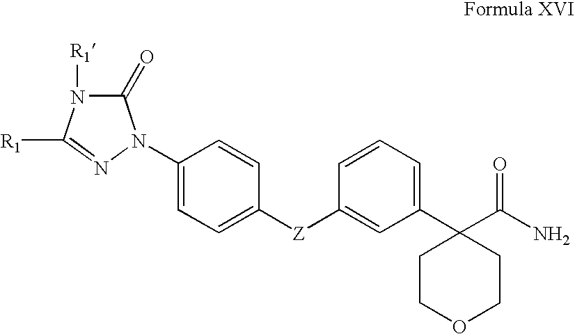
C1(=O)N([R1])C([R1])=NN1C1=CC=C([Z]C2=CC(C3(C(N)=O)CCOCC3)=CC=C2)C=C1
